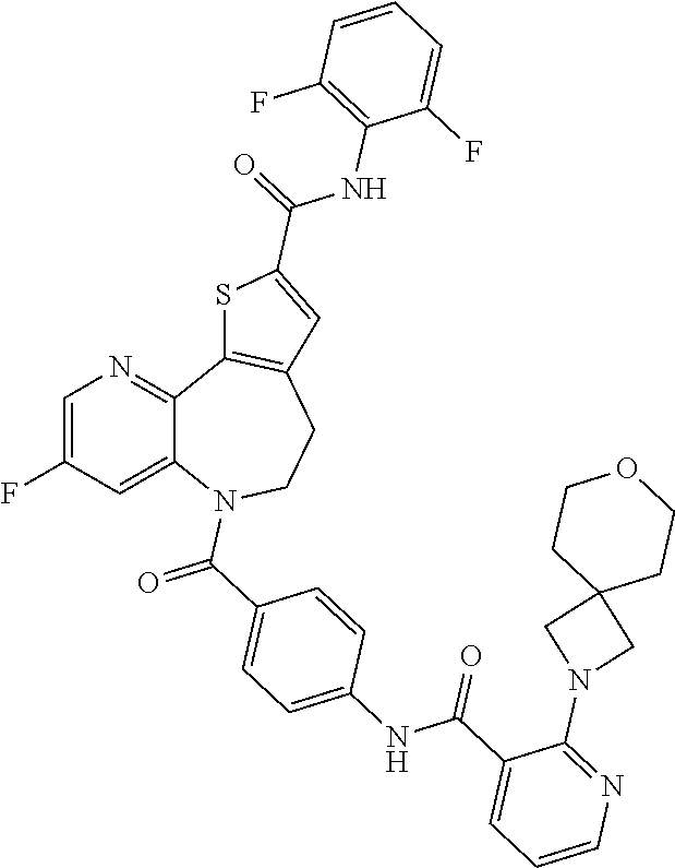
C1=C(F)C=C2C(=N1)C1=C(CCN2C(C2=CC=C(NC(C3=CC=CN=C3N3CC4(C3)CCOCC4)=O)C=C2)=O)C=C(C(=O)NC2=C(F)C=CC=C2F)S1
